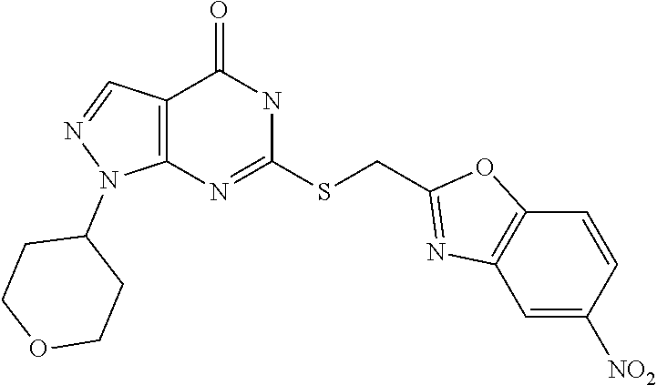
C1(SCC2=NC3=C(O2)C=CC([NO2])=C3)=NC2=C(C(=O)N1)C=NN2C1CCOCC1
